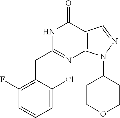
N1C(CC2=C(F)C=CC=C2Cl)=NC2=C(C1=O)C=NN2C1CCOCC1
